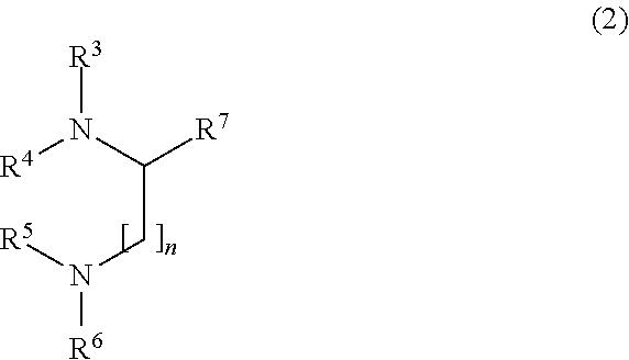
C(C(N([R4])[R3])[R7])N([R5])[R6]
